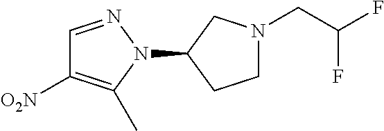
C1(N2N=CC([O2N])=C2C)CCN(CC(F)F)C1
